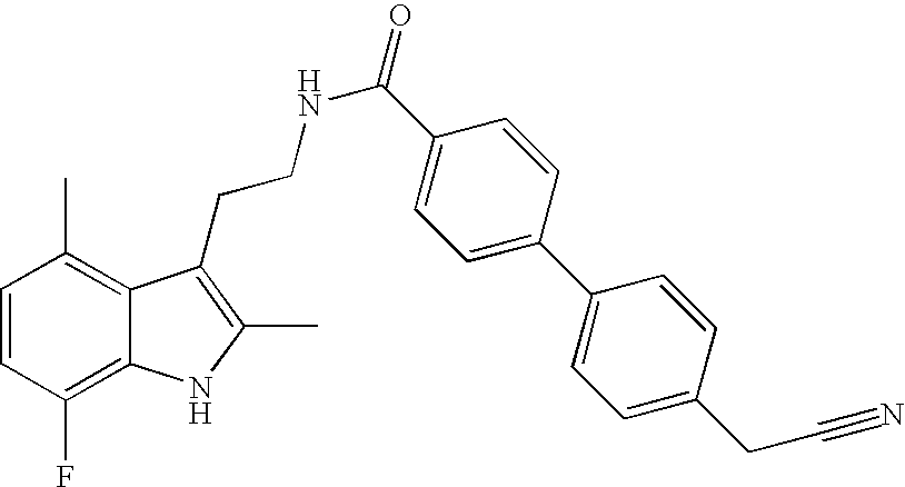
C1=CC(F)=C2C(=C1C)C(CCNC(=O)C1=CC=C(C3=CC=C(CC#N)C=C3)C=C1)=C(C)N2
